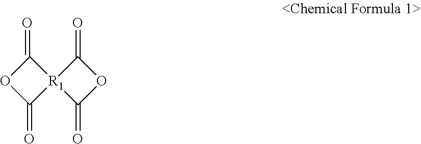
C1(=O)[R1]2(C(=O)O1)C(=O)OC2=O
